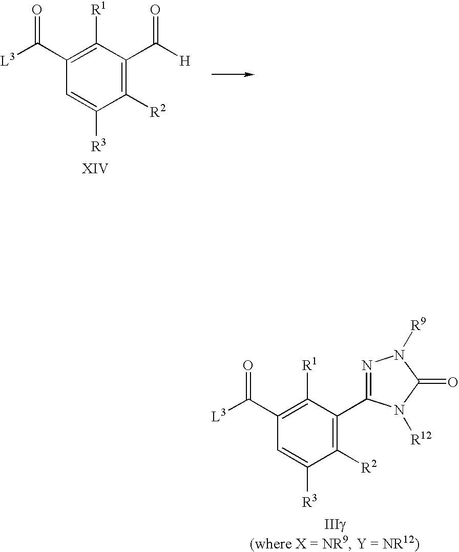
C1([R2])=C(C([H])=O)C([R1])=C(C([L3])=O)C=C1[R3].C1([R2])=C(C2=NN([R9])C(=O)N2[R12])C([R1])=C(C([L3])=O)C=C1[R3]
